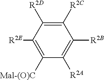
C1([R2C])=C([R2D])C([R2E])=C([Mal-(O)C])C([R2A])=C1[R2B]
